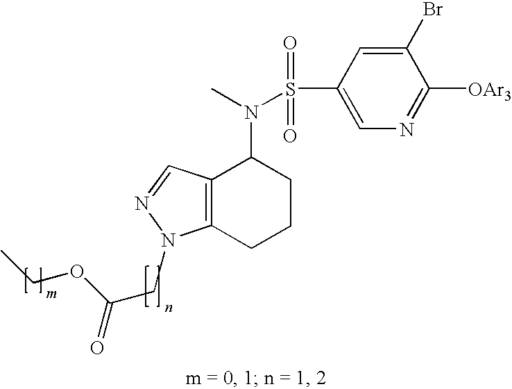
S(N(C1C2=C(CCC1)N(CC(=O)OCC)N=C2)C)(=O)(=O)C1=CN=C([OAr3])C(Br)=C1
